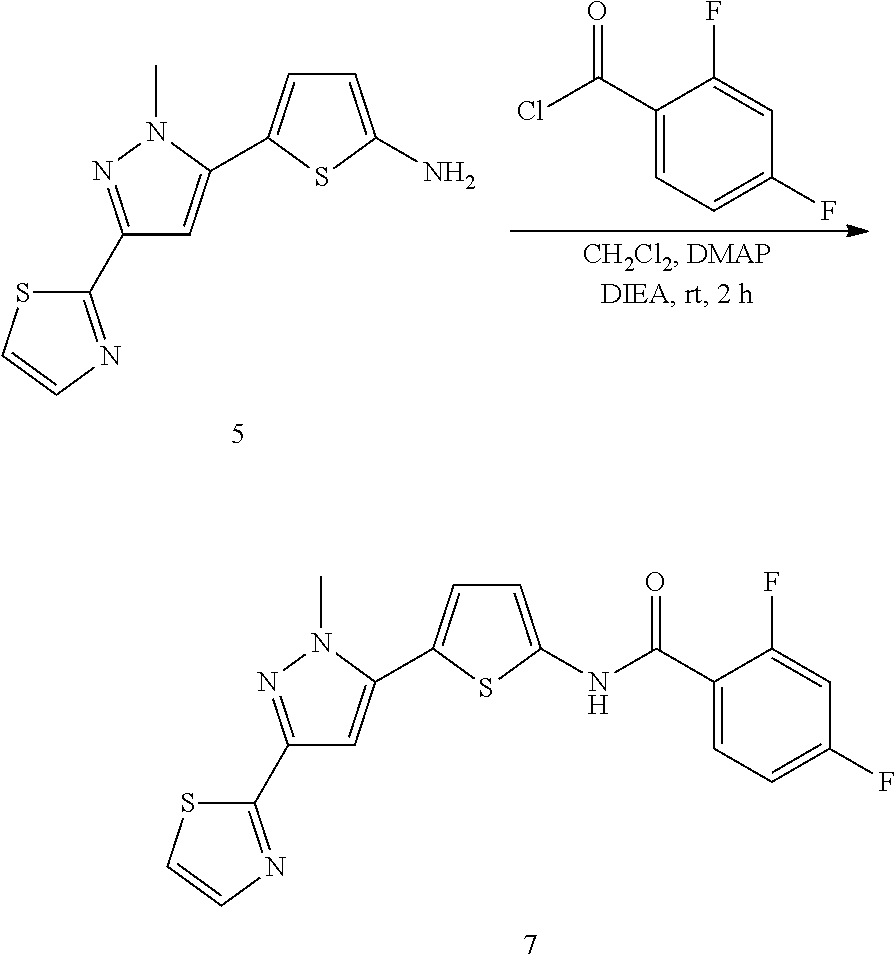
C1(C2=NN(C)C(C3=CC=C(NC(C4=CC=C(F)C=C4F)=O)S3)=C2)=NC=CS1.C1(C2=NN(C)C(C3=CC=C(N)S3)=C2)=NC=CS1.C1(C(Cl)=O)=CC=C(F)C=C1F
